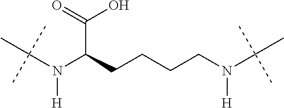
C(N(C(CCCCN(C(C)(C)C)[H])C(=O)O)[H])(C)(C)C
